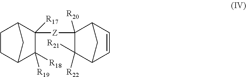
C1C2C([R18])([R19])C([R17])([Z]C3([R20])C([R22])([R21])C4C=CC3C4)C(C1)C2
